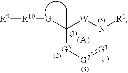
[G2]1:[G1]N([R1])[W]C([G][R10][R9])(C)[G3]1
